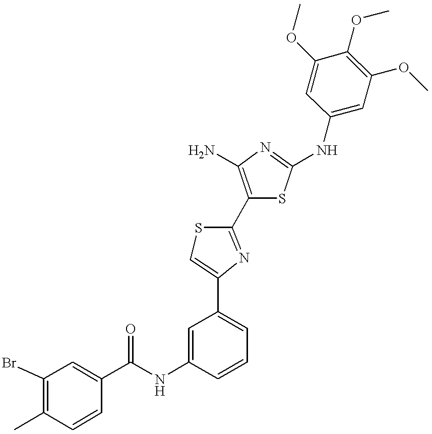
C(NC1=CC(C2=CSC(C3=C(N)N=C(NC4=CC(OC)=C(OC)C(OC)=C4)S3)=N2)=CC=C1)(=O)C1=CC(Br)=C(C)C=C1
